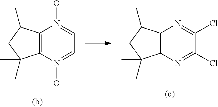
C12=C(N(O)=CC=N1O)C(C)(C)CC2(C)C.C12=C(N=C(Cl)C(Cl)=N1)C(C)(C)CC2(C)C
